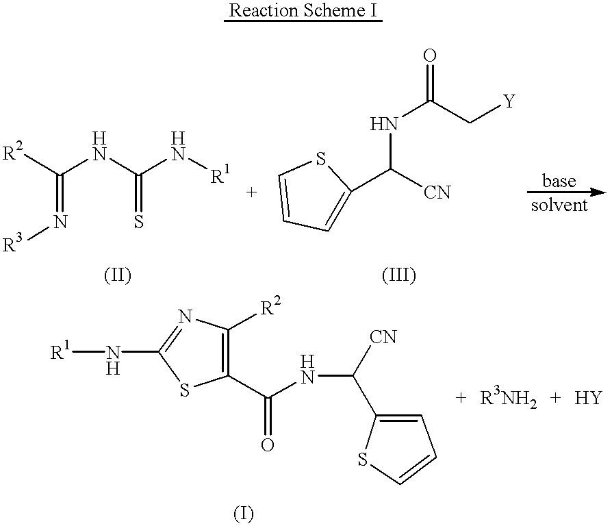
[Reaction Scheme I].[R3]N=C([R2])NC(=S)N[R1].N(C([CN])C1=CC=CS1)C(C[Y])=O.[R1]NC1=NC([R2])=C(C(NC([CN])C2=CC=CS2)=O)S1
